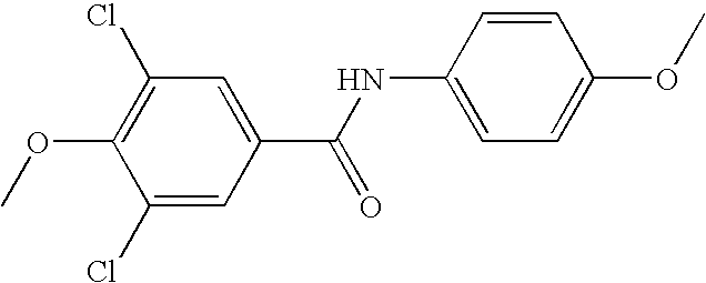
C1(Cl)=C(OC)C(Cl)=CC(C(NC2=CC=C(OC)C=C2)=O)=C1
